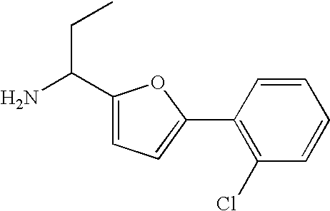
NC(C1=CC=C(C2=C(Cl)C=CC=C2)O1)CC
